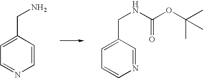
C1=CC(CN)=CC=N1.N1=CC(CNC(OC(C)(C)C)=O)=CC=C1
